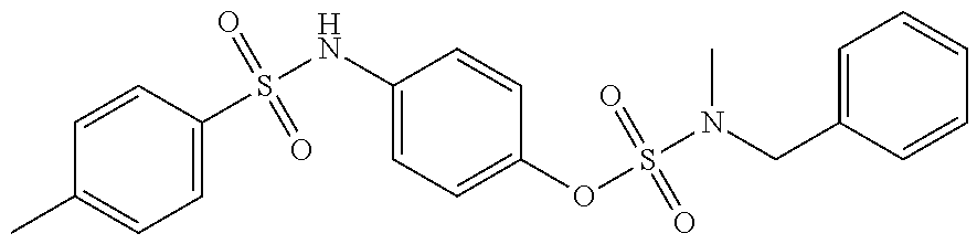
C1=CC(S(NC2=CC=C(OS(N(C)CC3=CC=CC=C3)(=O)=O)C=C2)(=O)=O)=CC=C1C
